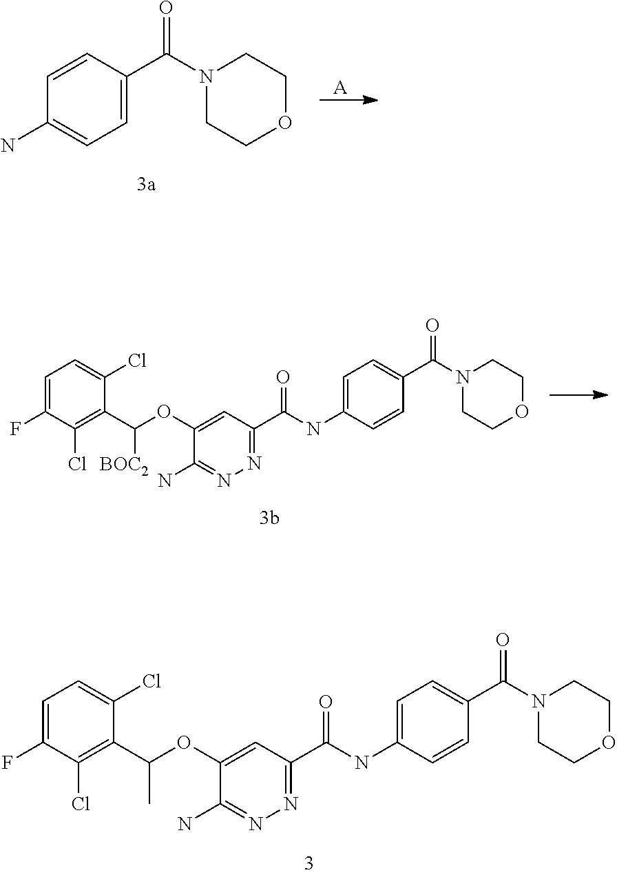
C1=C(NC(C2=NN=C(N)C(OC(C)C3=C(Cl)C(F)=CC=C3Cl)=C2)=O)C=CC(C(=O)N2CCOCC2)=C1.[A].C1=CC(C(=O)N2CCOCC2)=CC=C1N.C1=C(NC(C2=NN=C(N)C(OC([BOC2])C3=C(Cl)C(F)=CC=C3Cl)=C2)=O)C=CC(C(=O)N2CCOCC2)=C1
